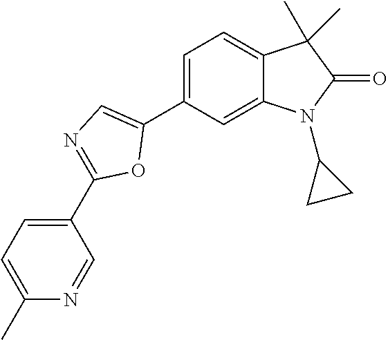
C1=C(C2=CN=C(C3=CC=C(C)N=C3)O2)C=C2C(=C1)C(C)(C)C(=O)N2C1CC1
